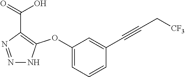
N1=NC(C(=O)O)=C(OC2=CC=CC(C#CC[CF3])=C2)N1
